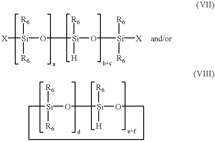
[X][Si]([R6])([R6])O[Si](O[Si]([X])([R6])[R6])([R6])[H].C1[Si]([R6])([R6])O[Si]([R6])([H])OCCCC1
